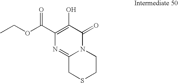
C12=NC(C(OCC)=O)=C(O)C(=O)N1CCSC2
